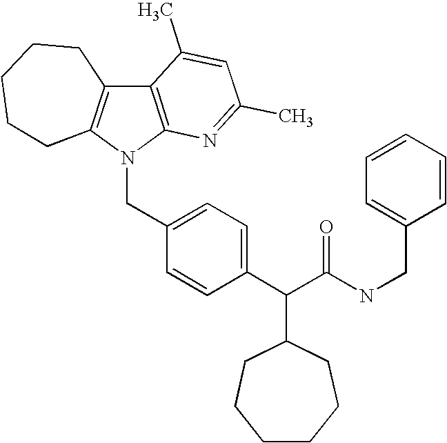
C12=C(N(CC3=CC=C(C(C(NCC4=CC=CC=C4)=O)C4CCCCCC4)C=C3)C3=C1CCCCC3)N=C(C)C=C2C
